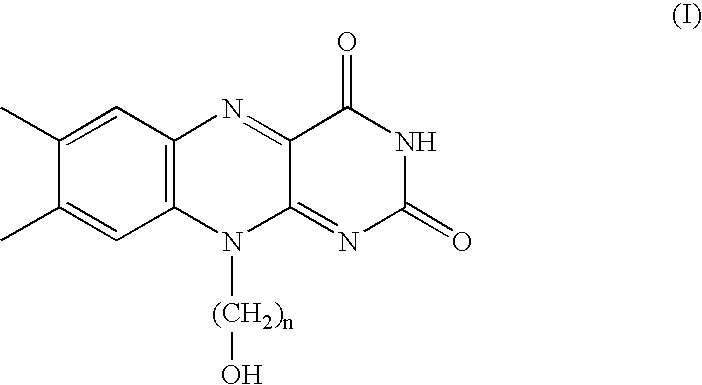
C1(C)=CC2=C(C=C1C)N([(CH2)n]O)C1=NC(=O)NC(=O)C1=N2
